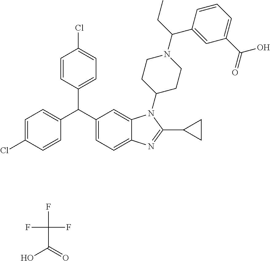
C1=C(Cl)C=CC(C(C2=CC=C3C(=C2)N(C2CCN(C(C4=CC(C(O)=O)=CC=C4)CC)CC2)C(C2CC2)=N3)C2=CC=C(Cl)C=C2)=C1.FC(C(=O)O)(F)F
